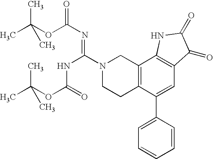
C12=C(C(C3=CC=CC=C3)=CC3=C1NC(=O)C3=O)CCN(C(NC(OC(C)(C)C)=O)=NC(=O)OC(C)(C)C)C2
